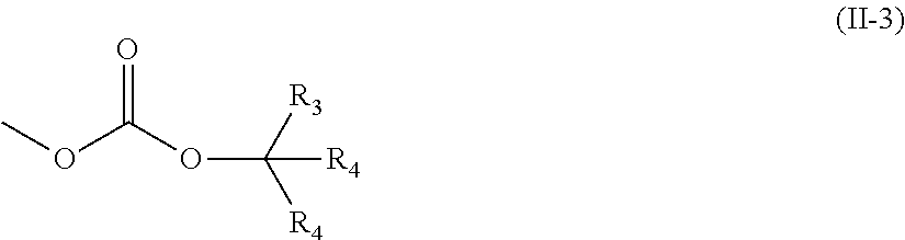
COC(OC([R4])([R3])[R4])=O
